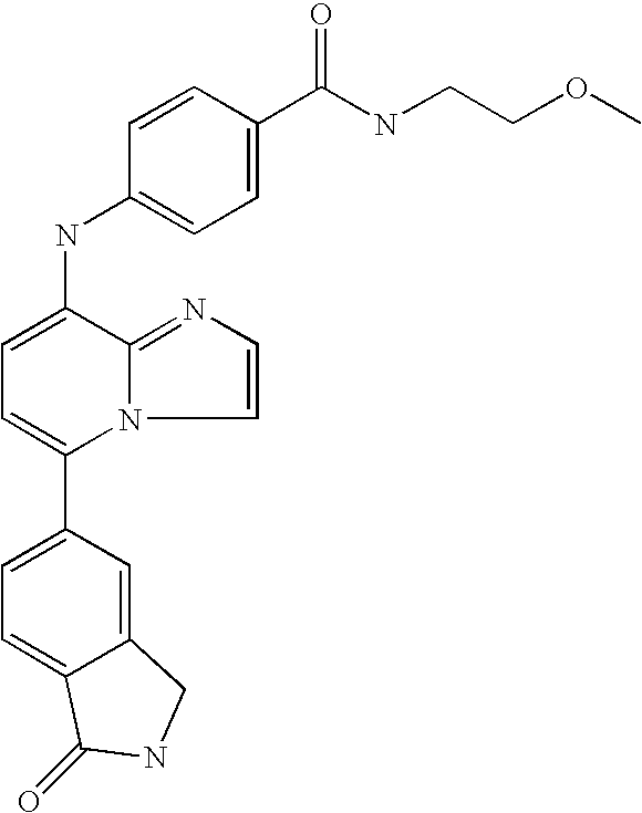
C1(C2=CC=C3C(=C2)CNC3=O)=CC=C(NC2=CC=C(C(NCCOC)=O)C=C2)C2=NC=CN12
